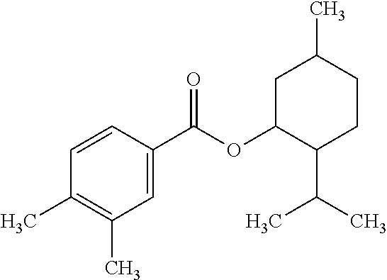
C1C(OC(C2=CC(C)=C(C)C=C2)=O)C(C(C)C)CCC1C
